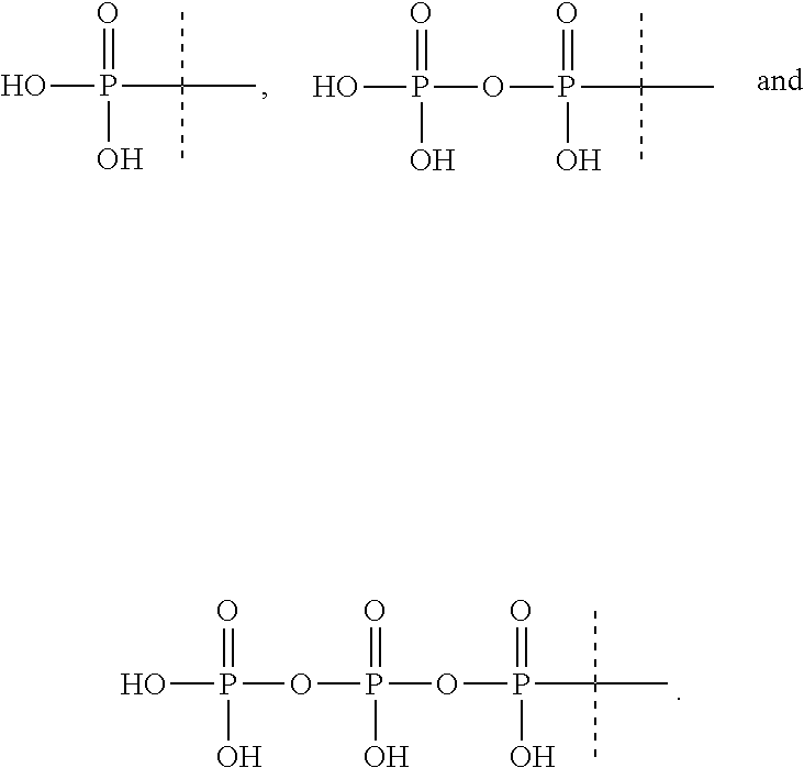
OP(=O)(O)C(C)(C)C.OP(=O)(O)OP(=O)(C(C)(C)C)O.OP(=O)(O)OP(=O)(O)OP(=O)(C(C)(C)C)O
